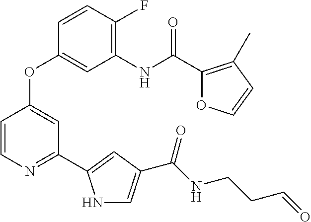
C1=CN=C(C2=CC(C(NCCC=O)=O)=CN2)C=C1OC1=CC(NC(C2=C(C)C=CO2)=O)=C(F)C=C1
